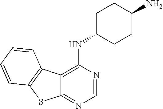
C12=C(NC3CCC(N)CC3)N=CN=C1SC1=C2C=CC=C1
